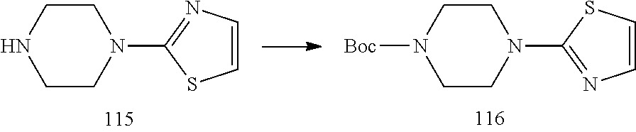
C1CN(C2=NC=CS2)CCN1.C1CN(C2=NC=CS2)CCN1[Boc]
